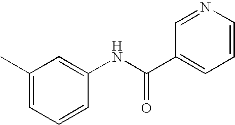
C1(C)=CC=CC(NC(C2=CC=CN=C2)=O)=C1
